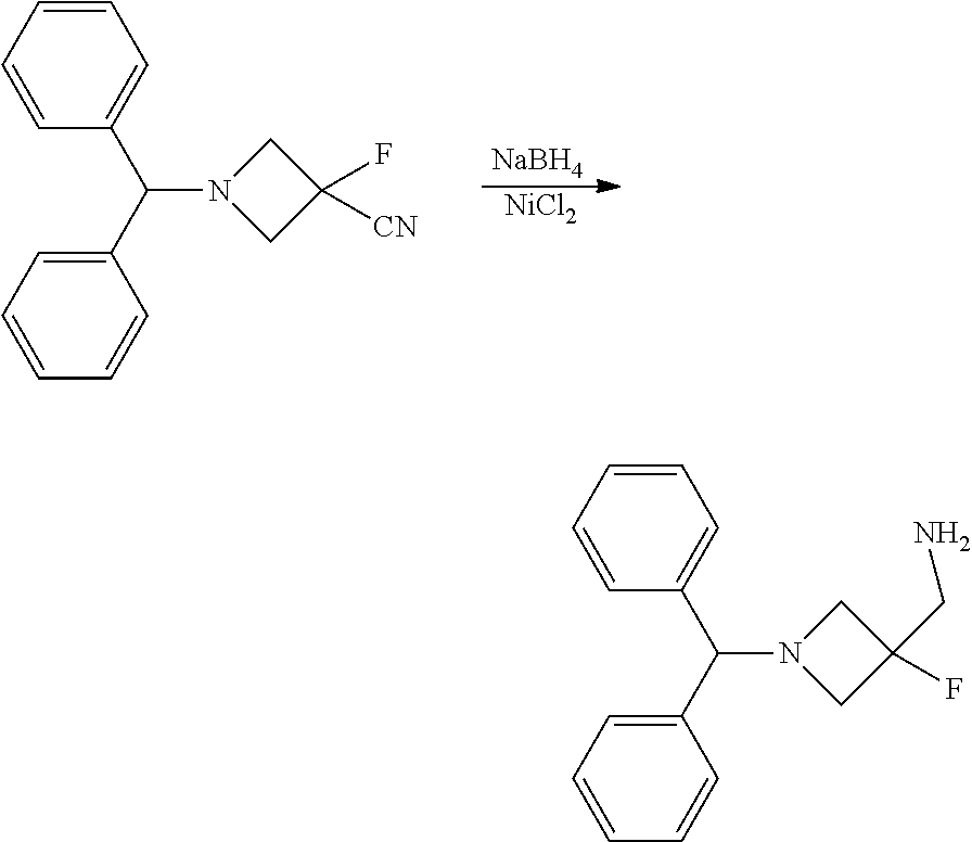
C1=CC=CC(C(C2=CC=CC=C2)N2CC(F)([CN])C2)=C1.[NaBH4].[NiCl2].C1=CC=CC(C(C2=CC=CC=C2)N2CC(CN)(F)C2)=C1
